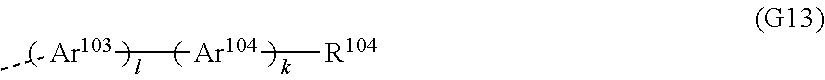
[Ar104]([Ar103]C)[R104]
